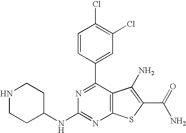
C1(C2=CC(Cl)=C(Cl)C=C2)=NC(NC2CCNCC2)=NC2=C1C(N)=C(C(N)=O)S2
